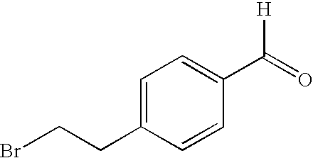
C1=C(CCBr)C=CC(C(=O)[H])=C1
